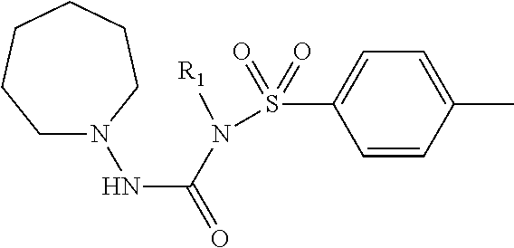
N(C(=O)N([R1])S(C1=CC=C(C)C=C1)(=O)=O)N1CCCCCC1
